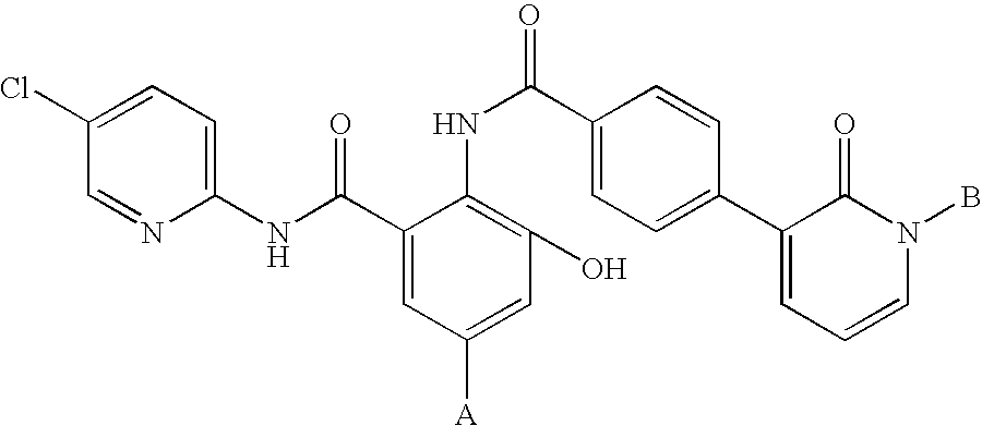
C1=C(Cl)C=NC(NC(C2=CC([A])=CC(O)=C2NC(C2=CC=C(C3=CC=CN(B)C3=O)C=C2)=O)=O)=C1
